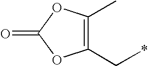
C1(C*)=C(C)OC(=O)O1
